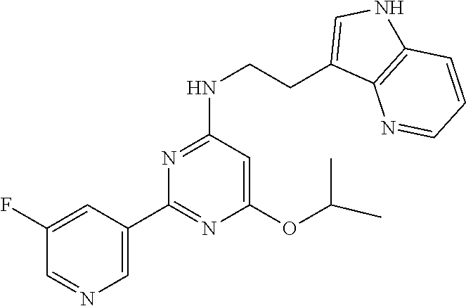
C1(C2=NC(OC(C)C)=CC(NCCC3=CNC4=C3N=CC=C4)=N2)=CN=CC(F)=C1
